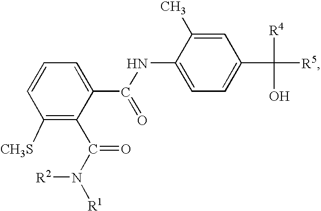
C1([CH3S])=C(C(N([R1])[R2])=O)C(C(NC2=CC=C(C([R5])([R4])O)C=C2C)=O)=CC=C1
